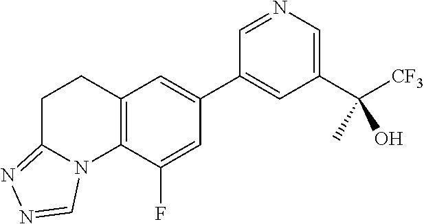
C1(C([CF3])(C)O)=CN=CC(C2=CC3=C(C(F)=C2)N2C(=NN=C2)CC3)=C1
